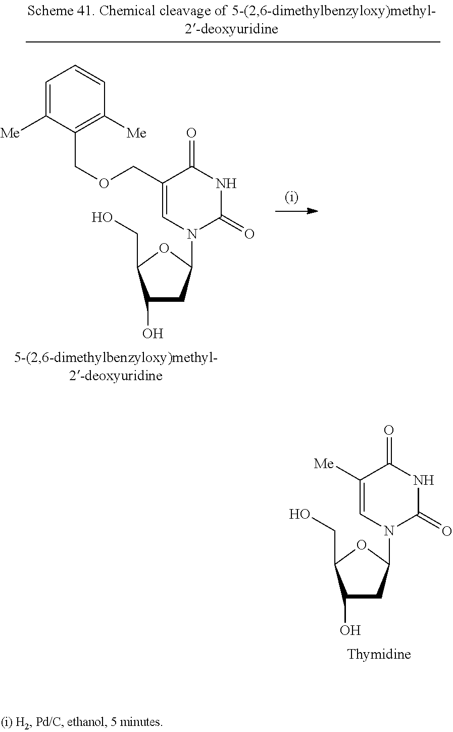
C1(O)CC(N2C(=O)NC(=O)C([Me])=C2)OC1CO.C1(O)CC(N2C(=O)NC(=O)C(COCC3=C([Me])C=CC=C3[Me])=C2)OC1CO
